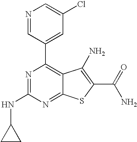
N1=CC(C2=C3C(=NC(NC4CC4)=N2)SC(C(N)=O)=C3N)=CC(Cl)=C1
